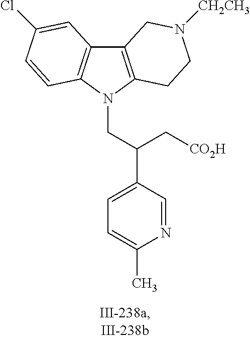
C12=C(N(CC(C3=CC=C(C)N=C3)C[CO2H])C3=C1C=C(Cl)C=C3)CCN([CH2CH3])C2
